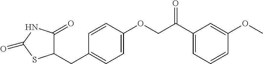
C1=CC=C(C(=O)COC2=CC=C(CC3C(=O)NC(=O)S3)C=C2)C=C1OC
